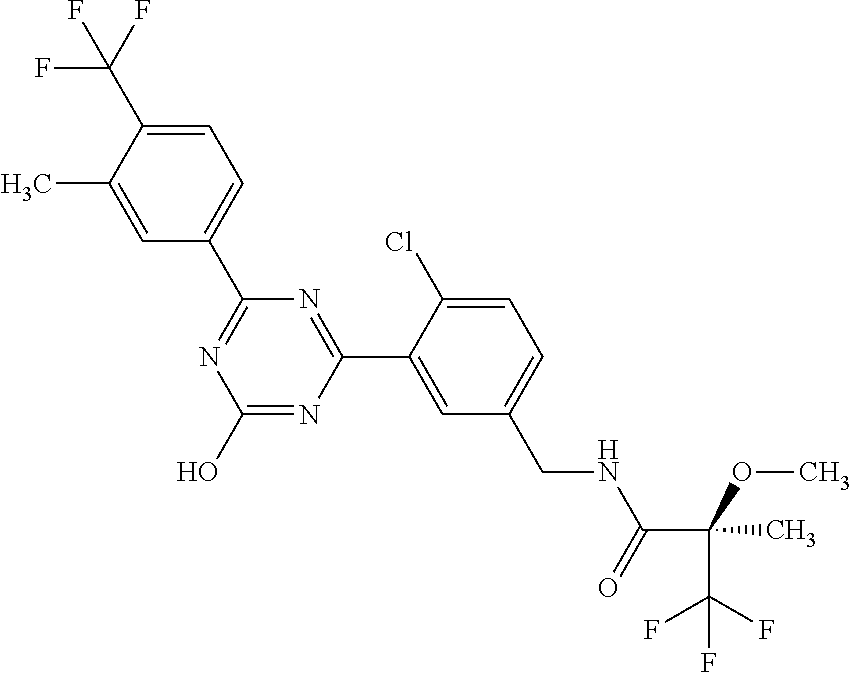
C1(C2=NC(O)=NC(C3=CC(CNC(C(C)(OC)C(F)(F)F)=O)=CC=C3Cl)=N2)=CC=C(C(F)(F)F)C(C)=C1
